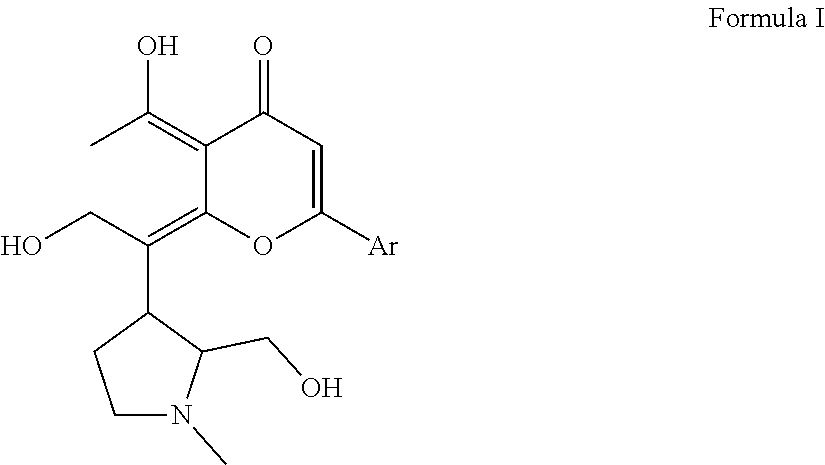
CC(=C1C(=C(CO)C2C(CO)N(C)CC2)OC([Ar])=CC1=O)O
